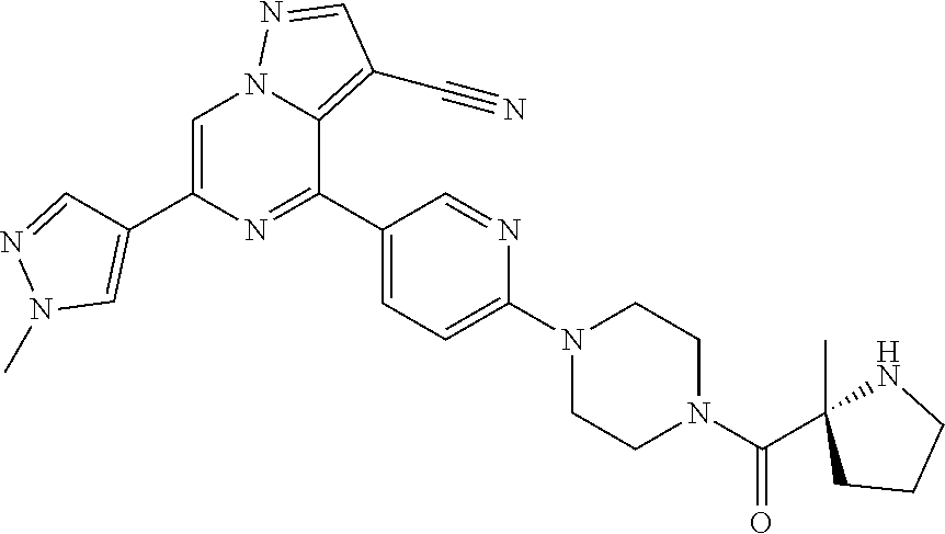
N1C(C(N2CCN(C3=CC=C(C4=NC(C5=CN(C)N=C5)=CN5C4=C(C#N)C=N5)C=N3)CC2)=O)(C)CCC1
